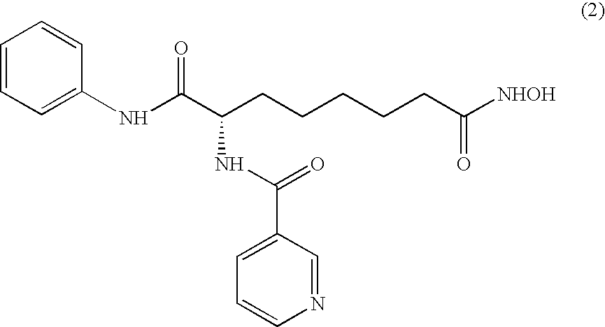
C1(NC(C(CCCCCC([NHOH])=O)NC(=O)C2=CC=CN=C2)=O)=CC=CC=C1
